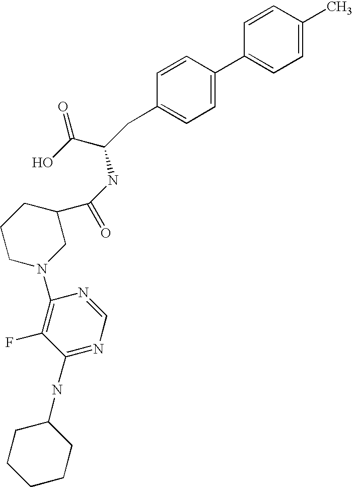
C1=CC(C)=CC=C1C1=CC=C(CC(C(=O)O)NC(C2CCCN(C3=C(F)C(NC4CCCCC4)=NC=N3)C2)=O)C=C1
